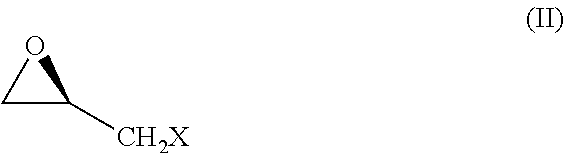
C1C([CH2X])O1
